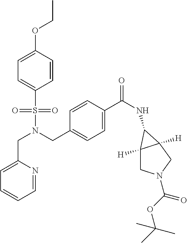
C1=CC(OCC)=CC=C1S(N(CC1=CC=C(C(NC2C3([H])CN(C(OC(C)(C)C)=O)CC32[H])=O)C=C1)CC1=CC=CC=N1)(=O)=O
